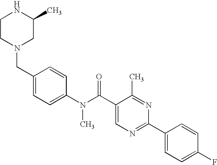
N1CCN(CC2=CC=C(N(C(C3=CN=C(C4=CC=C(F)C=C4)N=C3C)=O)C)C=C2)CC1C
